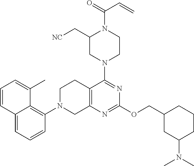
C12=CC=CC(N3CC4=C(CC3)C(N3CCN(C(=O)C=C)C(C[NC])C3)=NC(OCC3CC(N(C)C)CCC3)=N4)=C1C(C)=CC=C2
